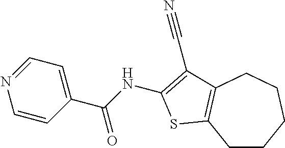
C1CCCCC2=C1SC(NC(C1=CC=NC=C1)=O)=C2C#N
